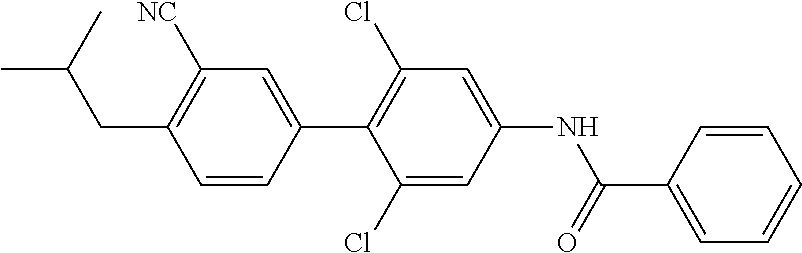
C1=CC(C2=C(Cl)C=C(NC(C3=CC=CC=C3)=O)C=C2Cl)=CC([NC])=C1CC(C)C
